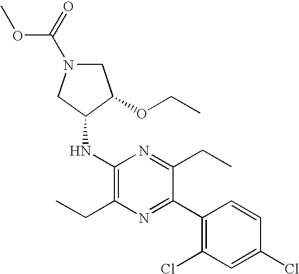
C1(NC2C(OCC)CN(C(OC)=O)C2)=C(CC)N=C(C2=C(Cl)C=C(Cl)C=C2)C(CC)=N1
